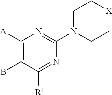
C1CN(C2=NC([A])=C(B)C([R1])=N2)CC[X]1
